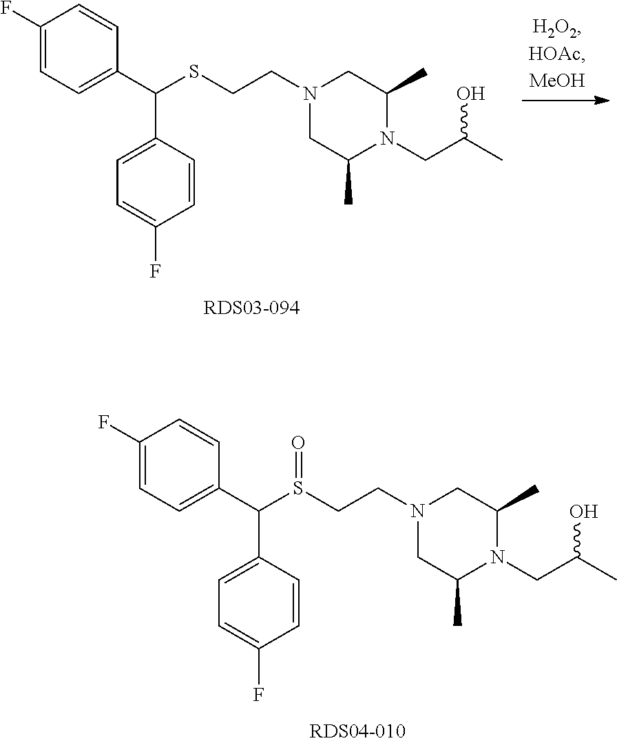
C1(F)=CC=C(C(C2=CC=C(F)C=C2)S(CCN2CC(C)N(CC(C)O)C(C)C2)=O)C=C1.C1(F)=CC=C(C(C2=CC=C(F)C=C2)SCCN2CC(C)N(CC(C)O)C(C)C2)C=C1
